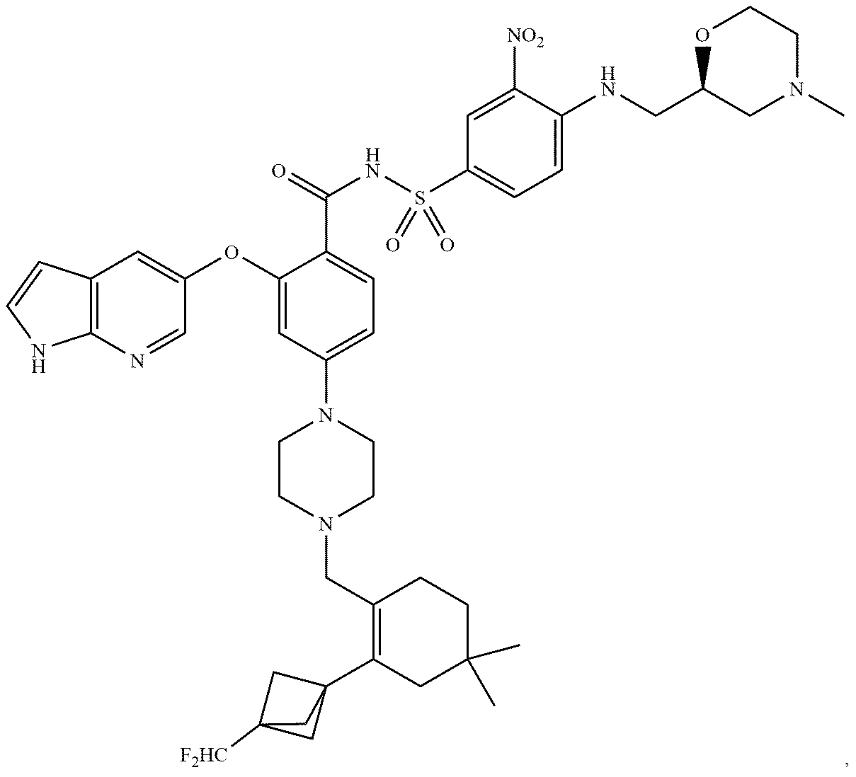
C12=C(N=CC(OC3=CC(N4CCN(CC5=C(C67CC([F2HC])(C6)C7)CC(C)(C)CC5)CC4)=CC=C3C(=O)NS(C3=CC=C(NCC4CN(C)CCO4)C([NO2])=C3)(=O)=O)=C1)NC=C2
